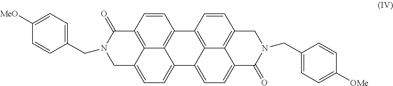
C1=CC2=C3C4=C1C1=C5C6=C(C=C1)CN(CC1=CC=C([OMe])C=C1)C(=O)C6=CC=C5C4=CC=C3CN(CC1=CC=C([MeO])C=C1)C2=O
